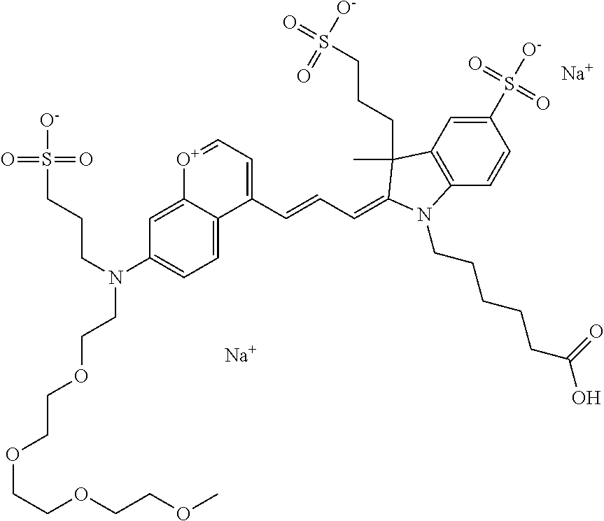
[Na].[Na].C1(S([O-])(=O)=O)=CC2=C(C=C1)N(CCCCCC(O)=O)C(=CC=CC1=CC=[O+]C3=CC(N(CCCS([O-])(=O)=O)CCOCCOCCOCCOC)=CC=C13)C2(C)CCCS(=O)([O-])=O
